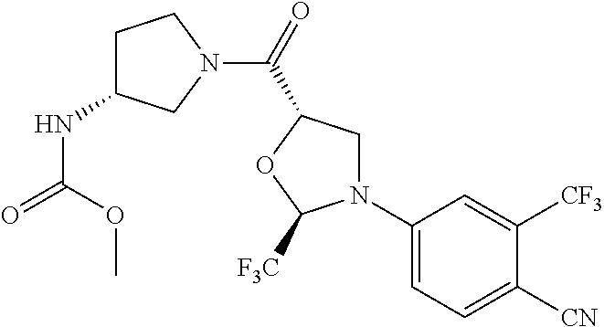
C(N1CCC(NC(=O)OC)C1)(=O)C1CN(C2=CC=C([CN])C([CF3])=C2)C([F3C])O1
